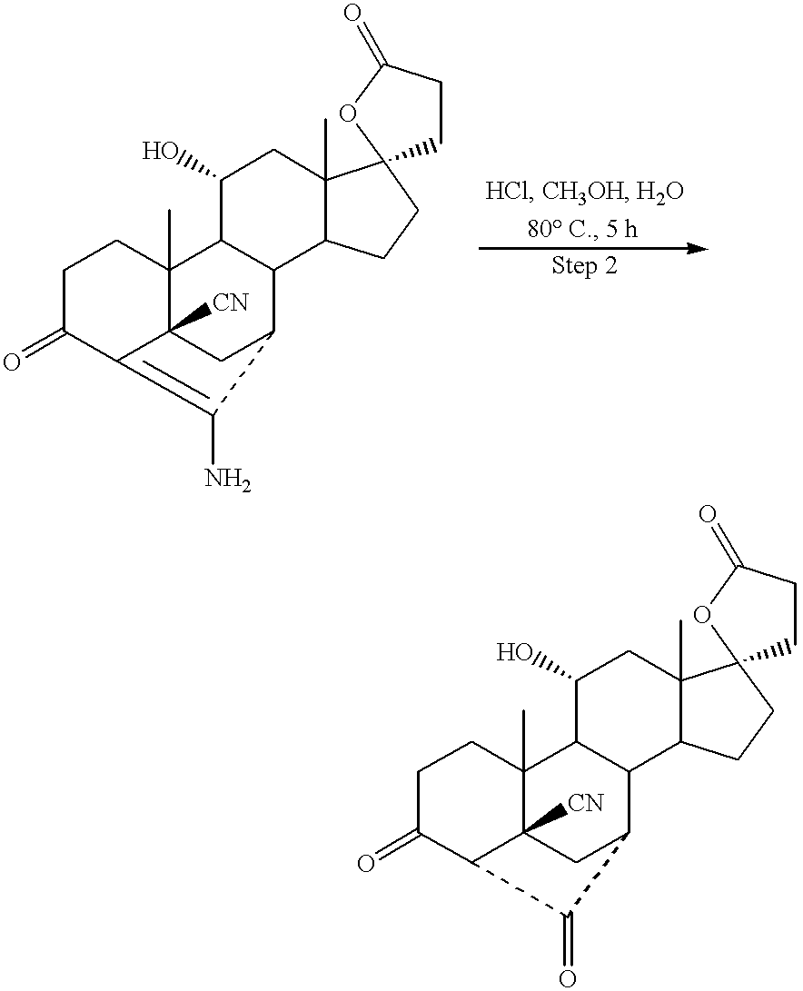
C1CC2(C)C3([CN])C(=C(N)C(C3)C3C2C(O)CC2(C)C3CCC23CCC(=O)O3)C1=O.C1CC2(C)C3([CN])C(C(=O)C(C3)C3C2C(O)CC2(C)C3CCC23CCC(=O)O3)C1=O
